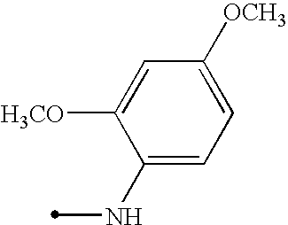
C1(NC)=CC=C([OCH3])C=C1[H3CO]
